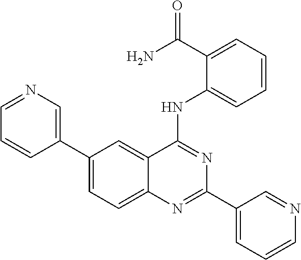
C1(C2=CN=CC=C2)=CC=C2C(=C1)C(NC1=CC=CC=C1C(N)=O)=NC(C1=CC=CN=C1)=N2
